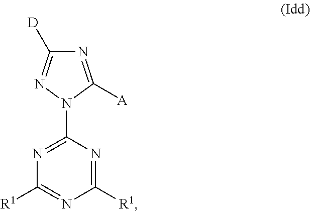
C1([D])=NN(C2=NC([R1])=NC([R1])=N2)C([A])=N1
